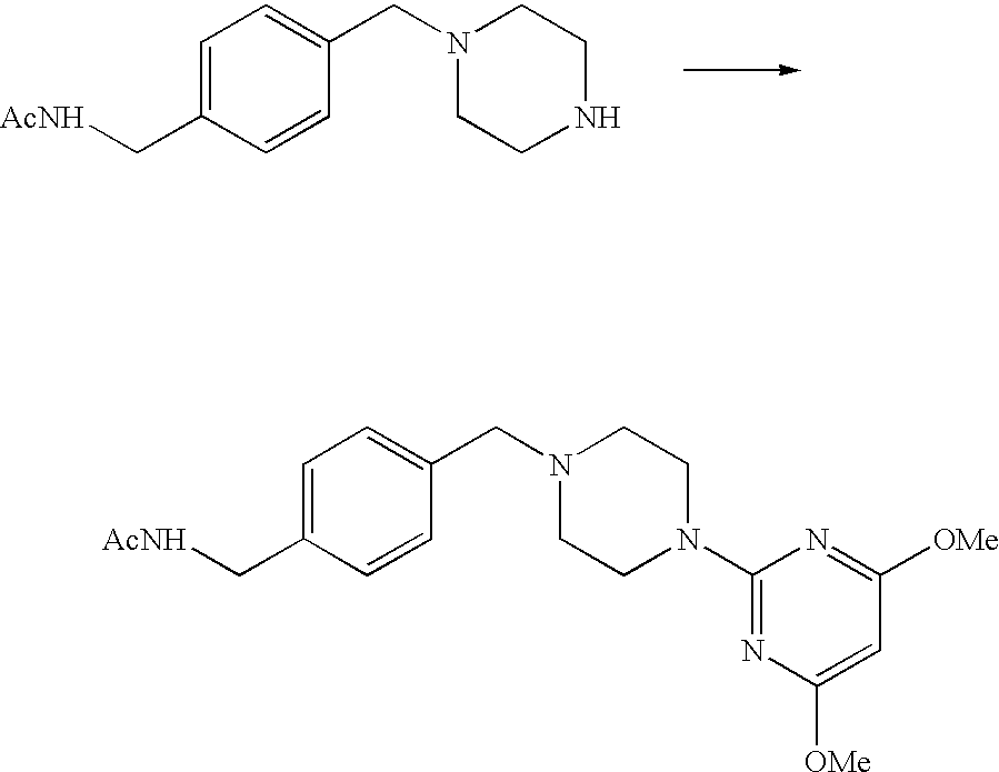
C1=C(C[AcNH])C=CC(CN2CCNCC2)=C1.C1=C(C[AcNH])C=CC(CN2CCN(C3=NC([OMe])=CC([OMe])=N3)CC2)=C1
